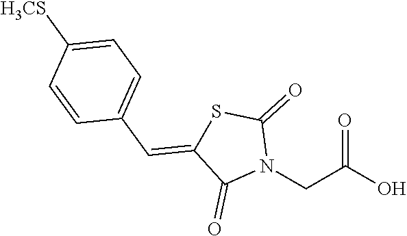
OC(CN1C(=O)SC(=CC2=CC=C([H3CS])C=C2)C1=O)=O
